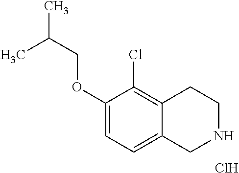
C1(OCC(C)C)=CC=C2C(=C1Cl)CCNC2.Cl
